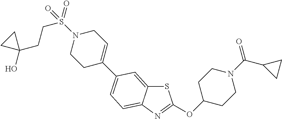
S1C2=CC(C3=CCN(S(CCC4(O)CC4)(=O)=O)CC3)=CC=C2N=C1OC1CCN(C(C2CC2)=O)CC1
